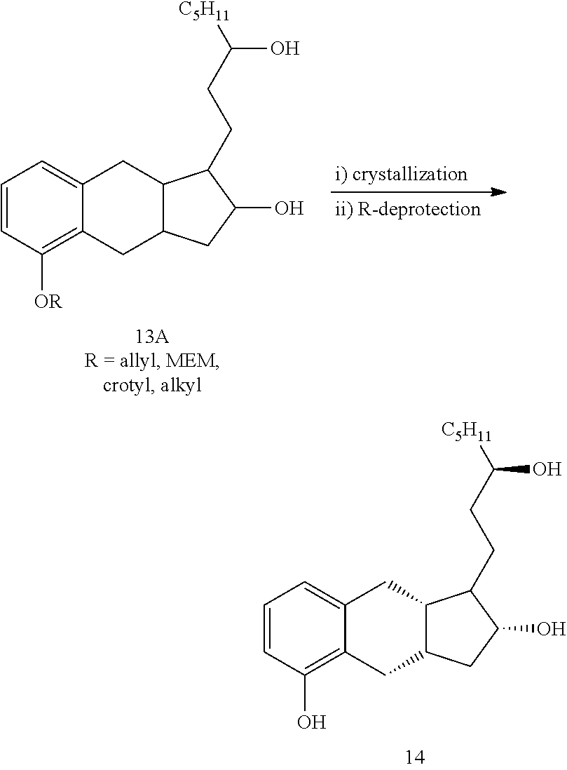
C1=CC(O)=C2C(=C1)CC1C(C2)CC(O)C1CCC([C5H11])O.C1=CC([OR])=C2C(=C1)CC1C(C2)CC(O)C1CCC([C5H11])O
